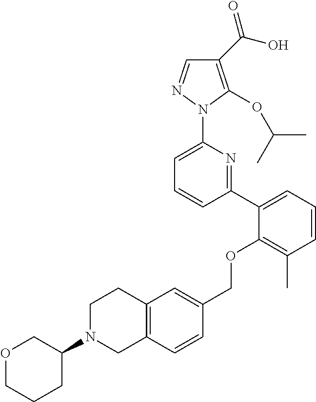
C1(C(O)=O)=C(OC(C)C)N(C2=CC=CC(C3=CC=CC(C)=C3OCC3=CC4=C(C=C3)CN(C3COCCC3)CC4)=N2)N=C1
